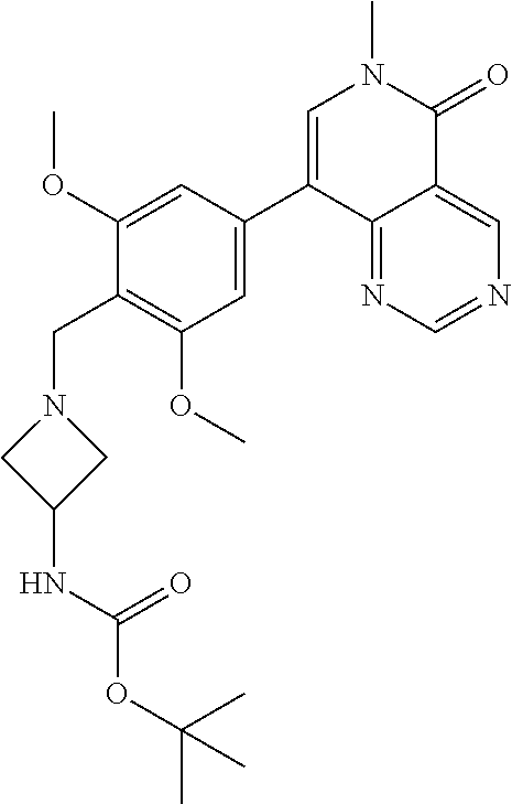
C1(CN2CC(NC(OC(C)(C)C)=O)C2)=C(OC)C=C(C2=CN(C)C(=O)C3=CN=CN=C23)C=C1OC
